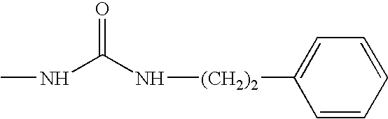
N(C(NC)=O)[(CH2)2]C1=CC=CC=C1
